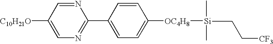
CCC[CF3].[C10H21O]C1=CN=C(C2=CC=C([OC4H8][Si](C)C)C=C2)N=C1
